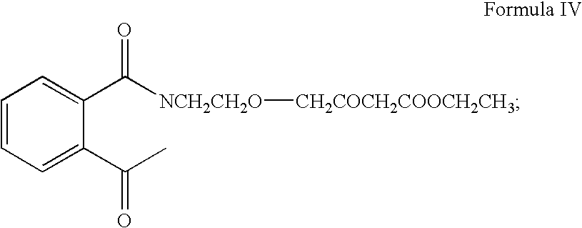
C1=CC=C(C(C)=O)C(C([NCH2CH2O][CH2COCH2COOCH2CH3])=O)=C1
